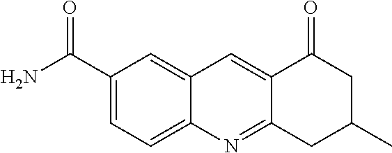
C1(C(N)=O)=CC=C2C(=C1)C=C1C(=N2)CC(C)CC1=O
